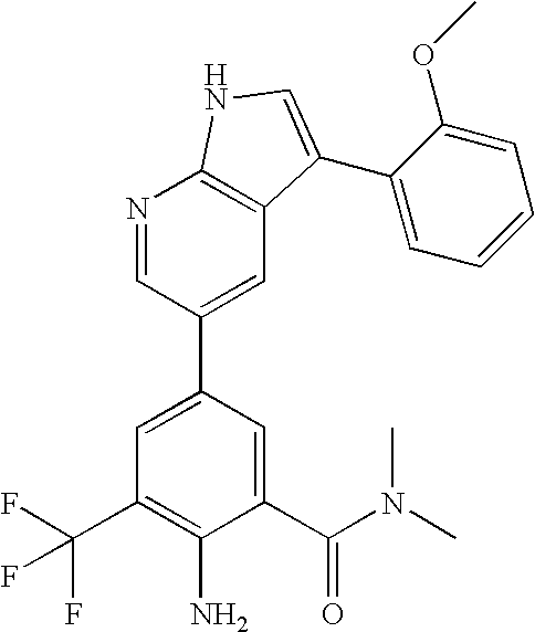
C1(C(N(C)C)=O)=CC(C2=CC3=C(N=C2)NC=C3C2=CC=CC=C2OC)=CC(C(F)(F)F)=C1N
